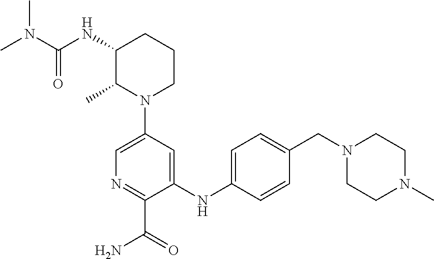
N1(C2=CN=C(C(=O)N)C(NC3=CC=C(CN4CCN(C)CC4)C=C3)=C2)CCCC(NC(=O)N(C)C)C1C
